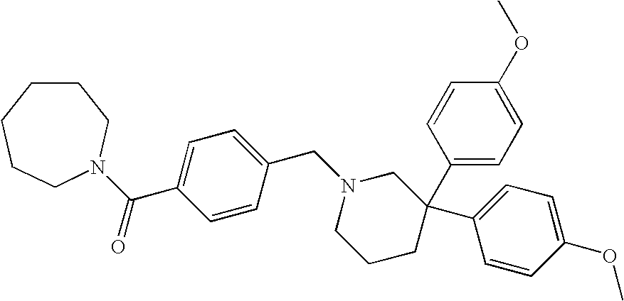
C1CCCCN(C(C2=CC=C(CN3CCCC(C4=CC=C(OC)C=C4)(C4=CC=C(OC)C=C4)C3)C=C2)=O)C1
